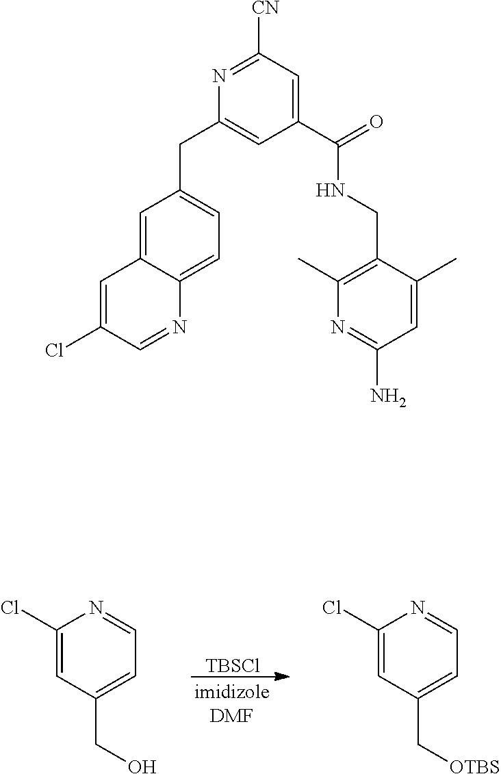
[TBSCl].C1(Cl)=CC(CO)=CC=N1.C1(Cl)=CC(C[OTBS])=CC=N1.C1([CN])=NC(CC2=CC=C3C(=C2)C=C(Cl)C=N3)=CC(C(=O)NCC2=C(C)N=C(N)C=C2C)=C1
